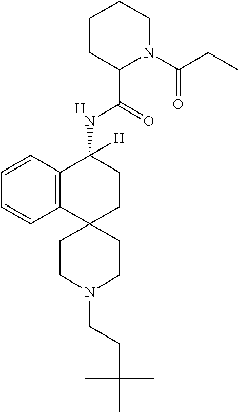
C12=C(C=CC=C1)C(NC(C1N(C(CC)=O)CCCC1)=O)([H])CCC21CCN(CCC(C)(C)C)CC1.[H]
